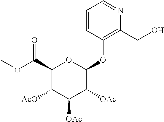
C1=CC(OC2OC(C(OC)=O)C([AcO])C([OAc])C2[OAc])=C(CO)N=C1
